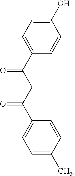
C1(O)=CC=C(C(CC(C2=CC=C(C)C=C2)=O)=O)C=C1
